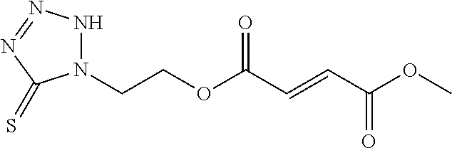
C(COC(C=CC(OC)=O)=O)N1NN=NC1=S
